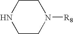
C1CN([R8])CCN1
